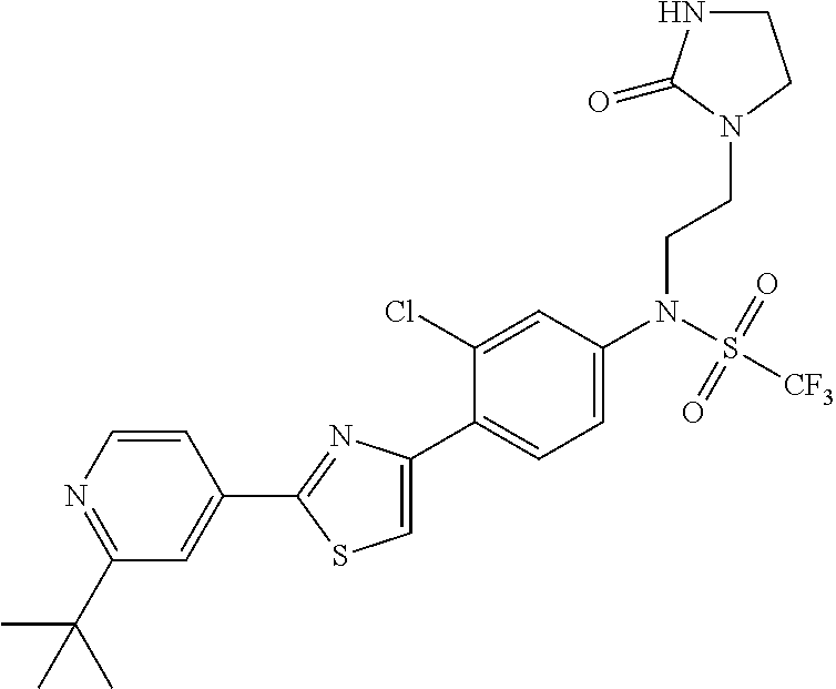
C1(C2=NC(C3=CC=C(N(S([CF3])(=O)=O)CCN4CCNC4=O)C=C3Cl)=CS2)=CC(C(C)(C)C)=NC=C1
